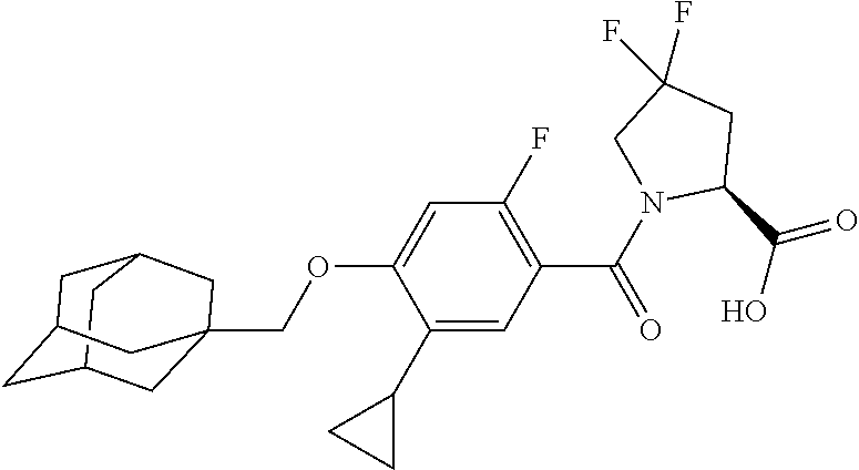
C12CC3CC(CC(COC4=CC(F)=C(C(N5CC(F)(F)CC5C(O)=O)=O)C=C4C4CC4)(C3)C1)C2
